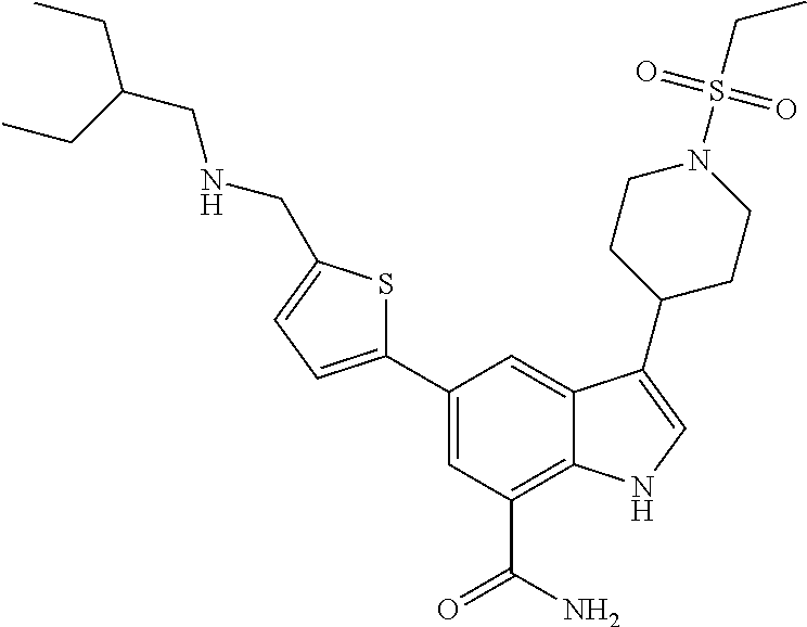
C1(C2=CC(C(N)=O)=C3C(=C2)C(C2CCN(S(CC)(=O)=O)CC2)=CN3)=CC=C(CNCC(CC)CC)S1
